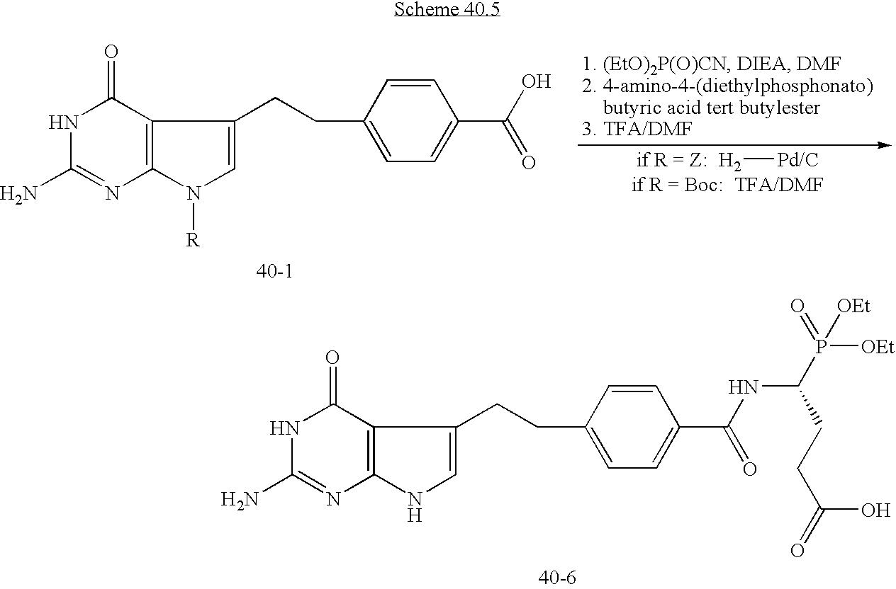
N1C(N)=NC2=C(C1=O)C(CCC1=CC=C(C(O)=O)C=C1)=CN2[R].[if R = Z:  H2][Pd/C].N1C(N)=NC2=C(C1=O)C(CCC1=CC=C(C(NC(P(=O)([OEt])[OEt])CCC(=O)O)=O)C=C1)=CN2
